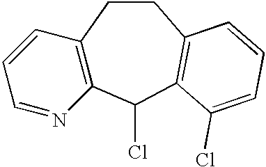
C12=C(C(Cl)C3=C(CC1)C=CC=C3Cl)N=CC=C2
